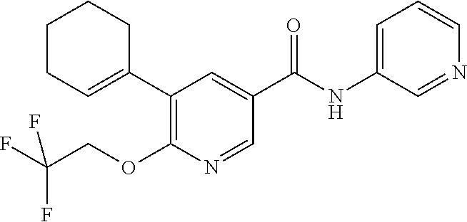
C1(C2=CCCCC2)=C(OCC(F)(F)F)N=CC(C(NC2=CC=CN=C2)=O)=C1
